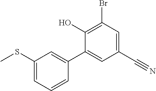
BrC1=C(O)C(C2=CC(SC)=CC=C2)=CC(C#N)=C1
